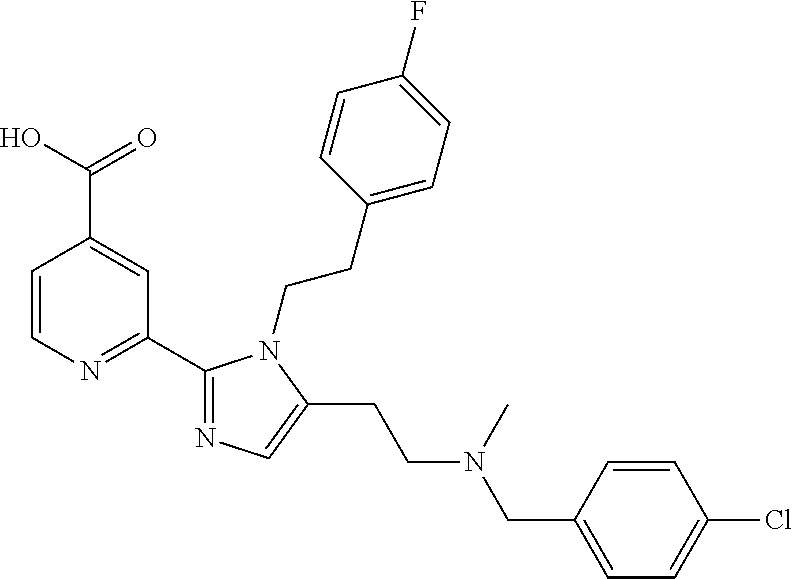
C1=CN=C(C2=NC=C(CCN(CC3=CC=C(Cl)C=C3)C)N2CCC2=CC=C(F)C=C2)C=C1C(O)=O
